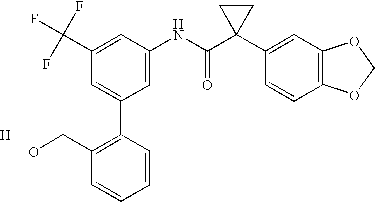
C1(C(F)(F)F)=CC(NC(C2(C3=CC4=C(C=C3)OCO4)CC2)=O)=CC(C2=C(CO)C=CC=C2)=C1.[H]
